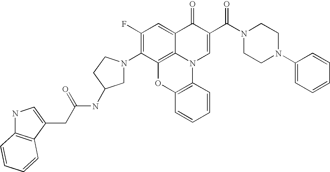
C1(F)=C(N2CC(NC(=O)CC3=CNC4=C3C=CC=C4)CC2)C2=C3C(=C1)C(=O)C(C(N1CCN(C4=CC=CC=C4)CC1)=O)=CN3C1=C(O2)C=CC=C1
